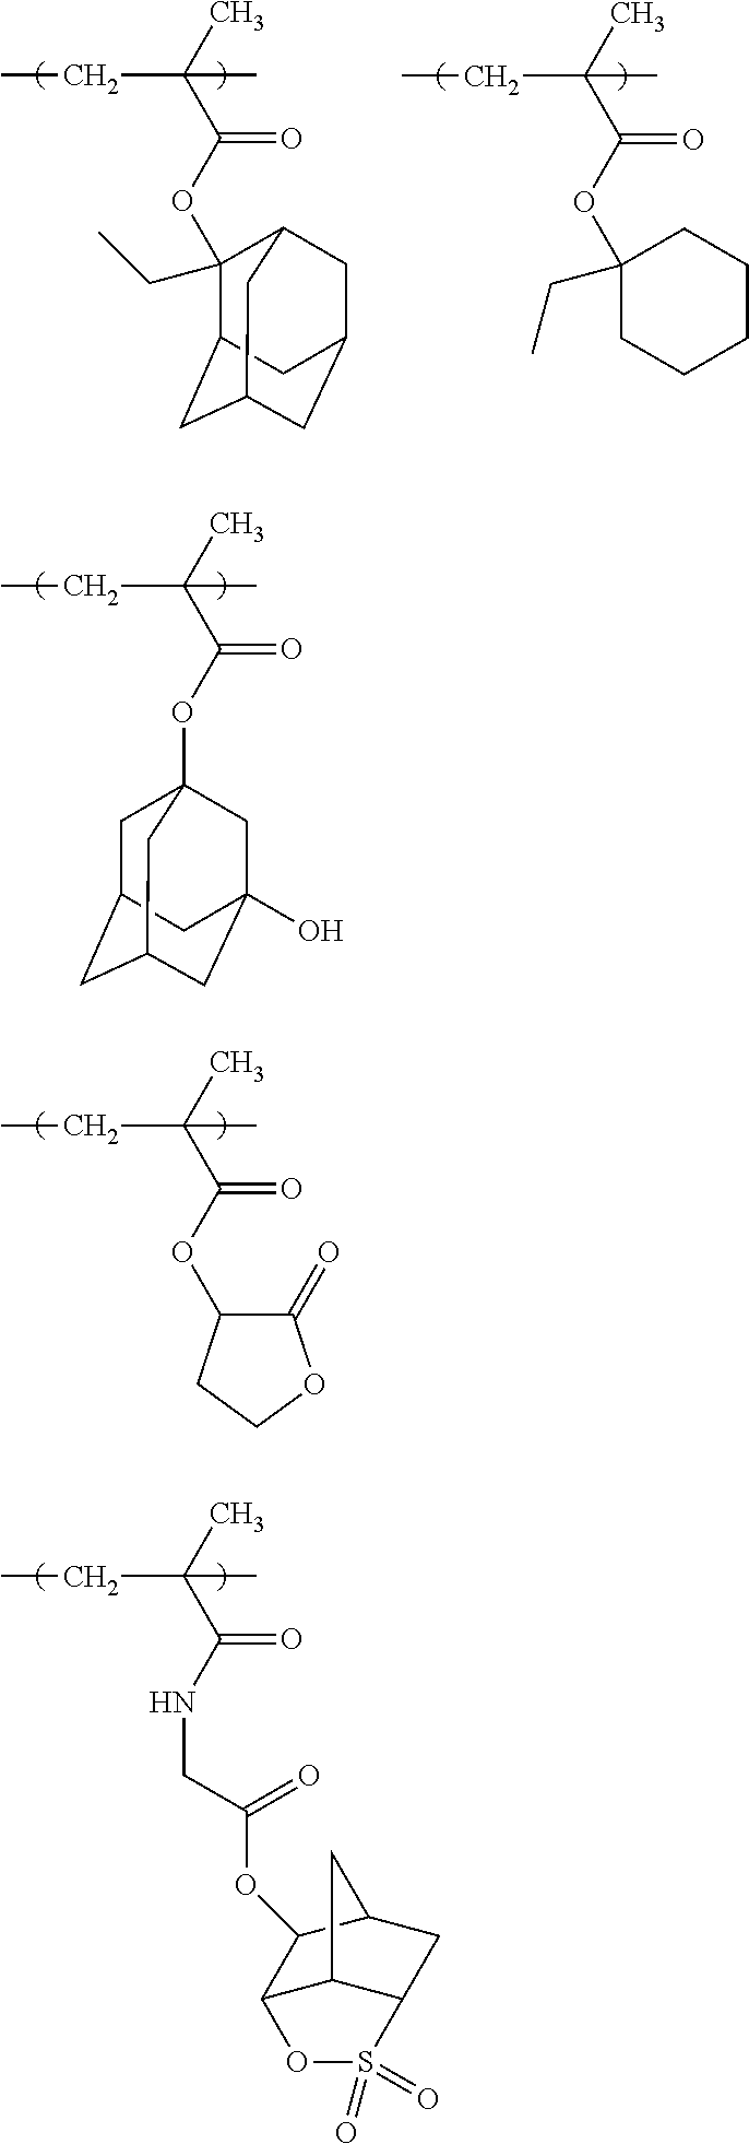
C(C)(C(OC1(CC)C2CC3CC(CC1C3)C2)=O)(C)CC.C(C)(C(OC1(CC)CCCCC1)=O)(C)CC.C(C)(C(OC12CC3CC(CC(O)(C1)C3)C2)=O)(C)CC.C(C)(C(NCC(OC1C2C3C(CC1C3)S(=O)(=O)O2)=O)=O)(C)CC.C(C)(C(OC1C(=O)OCC1)=O)(C)CC
